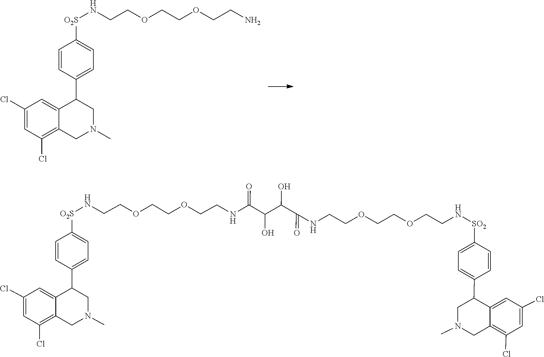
C(CN[O2S]C1=CC=C(C2C3=CC(Cl)=CC(Cl)=C3CN(C)C2)C=C1)OCCOCCN.C(CN[O2S]C1=CC=C(C2CN(C)CC3=C(Cl)C=C(Cl)C=C23)C=C1)OCCOCCNC(C(C(C(NCCOCCOCCN[SO2]C1=CC=C(C2C3=CC(Cl)=CC(Cl)=C3CN(C)C2)C=C1)=O)O)O)=O
